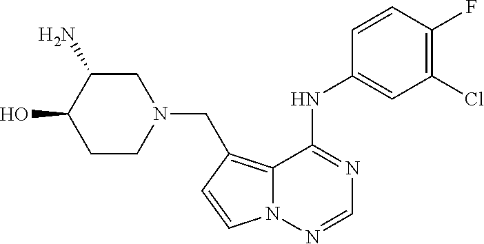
C12=C(CN3CC(N)C(O)CC3)C=CN1N=CN=C2NC1=CC(Cl)=C(F)C=C1
